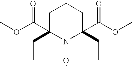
C1C(C(OC)=O)(CC)N(O)C(CC)(C(=O)OC)CC1
